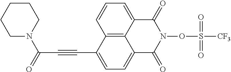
C12=C3C(=CC=C1)C(=O)N(OS([CF3])(=O)=O)C(=O)C3=CC=C2C#CC(N1CCCCC1)=O
